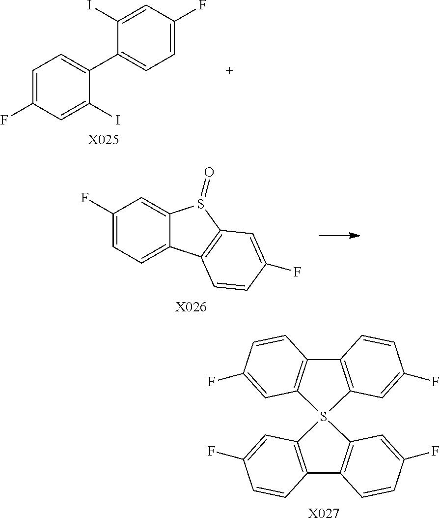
C12=C(C=C(F)C=C1)S1(C3=C2C=CC(F)=C3)C2=C(C3=C1C=C(F)C=C3)C=CC(F)=C2.[X027].C1=C(F)C=C(I)C(C2=CC=C(F)C=C2I)=C1.[X025].C1(F)=CC=C2C(=C1)S(=O)C1=C2C=CC(F)=C1.[X026]
